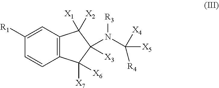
C1=CC2=C(C=C1[R1])C([X1])([X2])C(N(C([X5])([R4])[X4])[R3])([X3])C2([X7])[X6]
